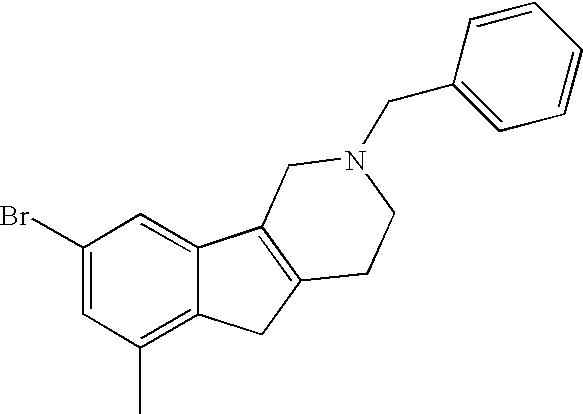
C1(Br)=CC(C)=C2C(=C1)C1=C(C2)CCN(CC2=CC=CC=C2)C1
